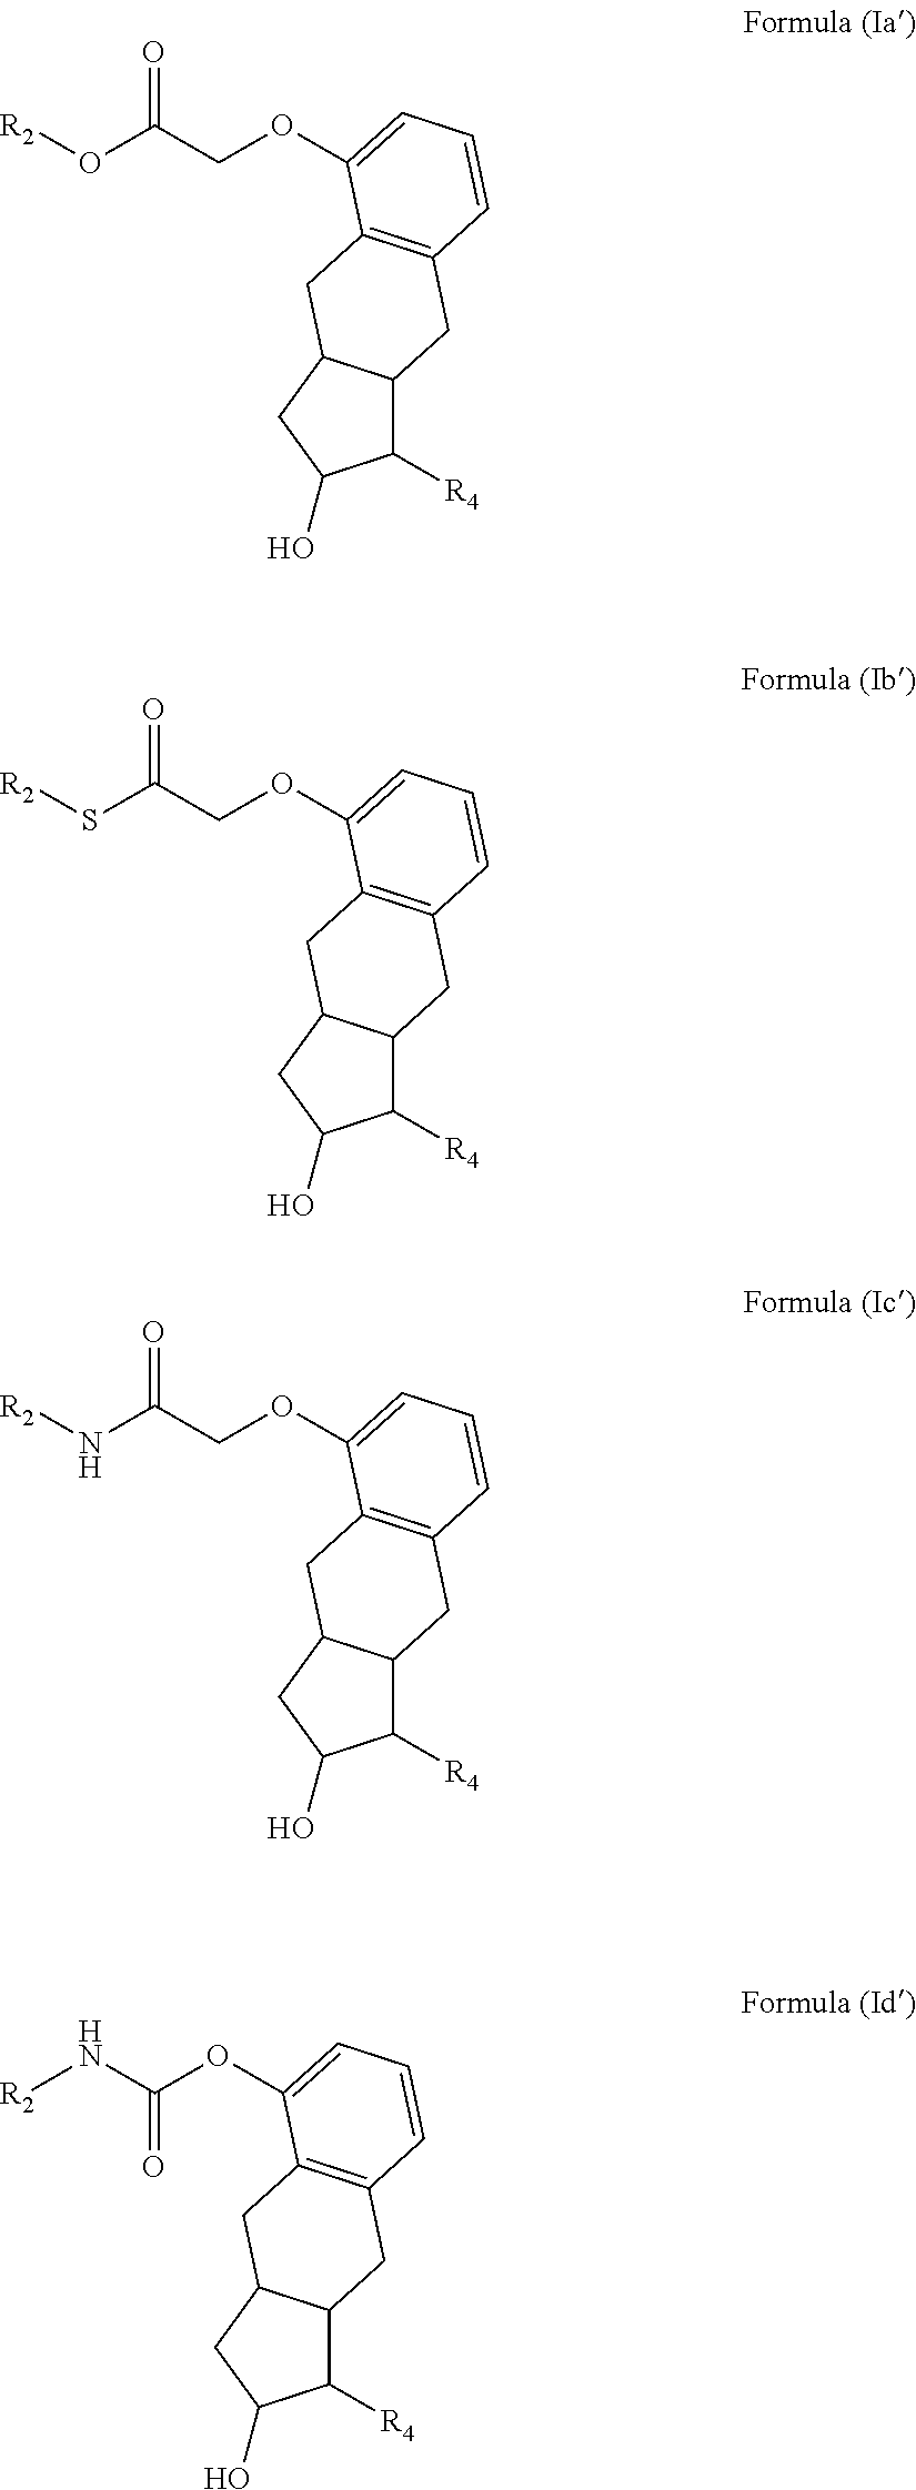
C1([R4])C2C(CC1O)CC1=C(C2)C=CC=C1OCC(O[R2])=O.C1([R4])C2C(CC1O)CC1=C(C2)C=CC=C1OCC(S[R2])=O.C1([R4])C2C(CC1O)CC1=C(C2)C=CC=C1OCC(N[R2])=O.C1([R4])C2C(CC1O)CC1=C(C2)C=CC=C1OC(N[R2])=O
